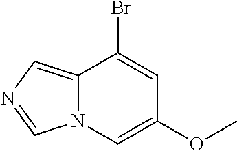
C12=CN=CN1C=C(OC)C=C2Br
